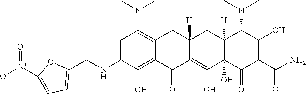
C1=C(NCC2=CC=C([N+](O)=O)O2)C(O)=C2C(=C1N(C)C)CC1([H])C(=C(O)C3(O)C([H])(C1)C(N(C)C)C(O)=C(C(N)=O)C3=O)C2=O
